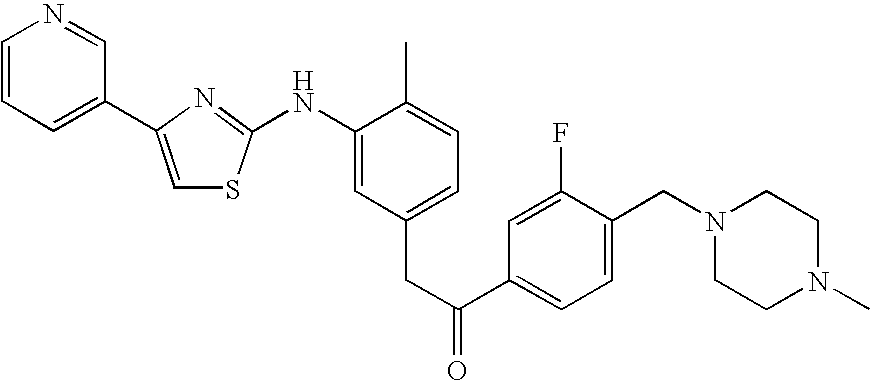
C1=CC=C(C2=CSC(NC3=CC(CC(=O)C4=CC=C(CN5CCN(C)CC5)C(F)=C4)=CC=C3C)=N2)C=N1
